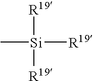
C[Si]([R19])([R19])[R19]
